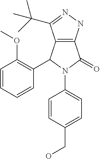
C12=C(NN=C1C(C)(C)C)C(=O)N(C1=CC=C(CO)C=C1)C2C1=C(OC)C=CC=C1
